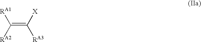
C(=C([X])[RA3])([RA2])[RA1]
